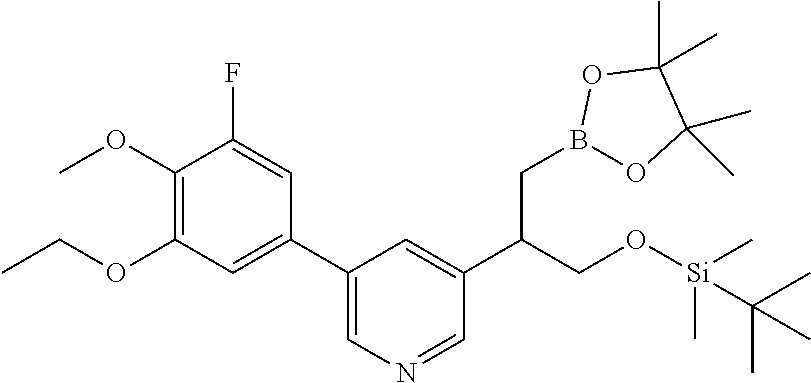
C1(OC)=C(OCC)C=C(C2=CN=CC(C(CO[Si](C)(C)C(C)(C)C)CB3OC(C)(C)C(C)(C)O3)=C2)C=C1F
